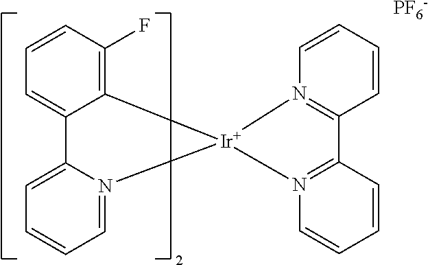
C12=C(F)C=CC=C1C1=CC=CC=N1[Ir]21N2=C(C=CC=C2)C2=N1C=CC=C2.[PF6-]
